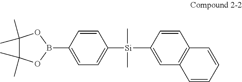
C1=C(B2OC(C)(C)C(C)(C)O2)C=CC([Si](C2=CC3=C(C=C2)C=CC=C3)(C)C)=C1
